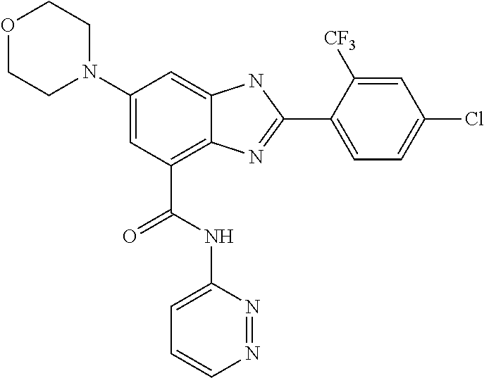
C1(N2CCOCC2)=CC(C(NC2=CC=CN=N2)=O)=C2C(=C1)NC(C1=CC=C(Cl)C=C1[CF3])=N2
